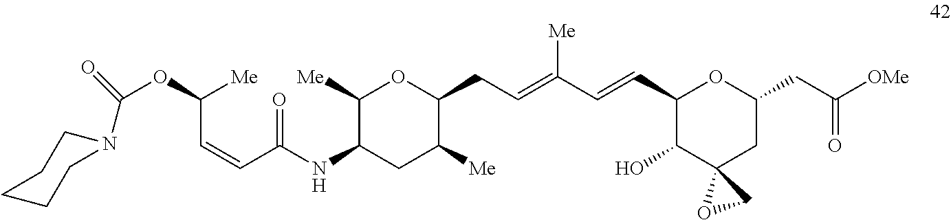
N(C1C([Me])OC(CC=C(C=CC2C(O)C3(CC(CC([OMe])=O)O2)OC3)[Me])C([Me])C1)C(C=CC(OC(=O)N1CCCCC1)[Me])=O
